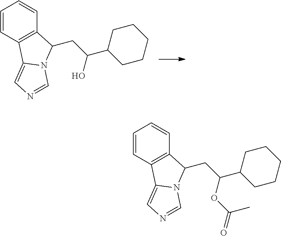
C1=CC2=C(C=C1)C(CC(C1CCCCC1)O)N1C2=CN=C1.C1=CC2=C(C=C1)C(CC(C1CCCCC1)OC(=O)C)N1C2=CN=C1
